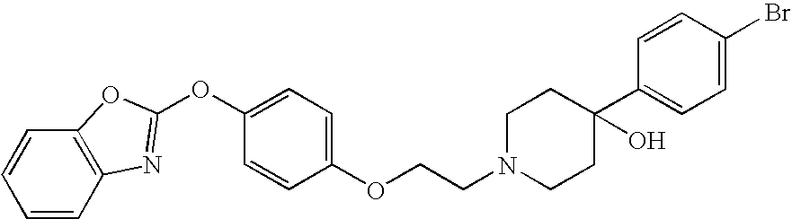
C1=CC2=C(C=C1)OC(OC1=CC=C(OCCN3CCC(C4=CC=C(Br)C=C4)(O)CC3)C=C1)=N2
